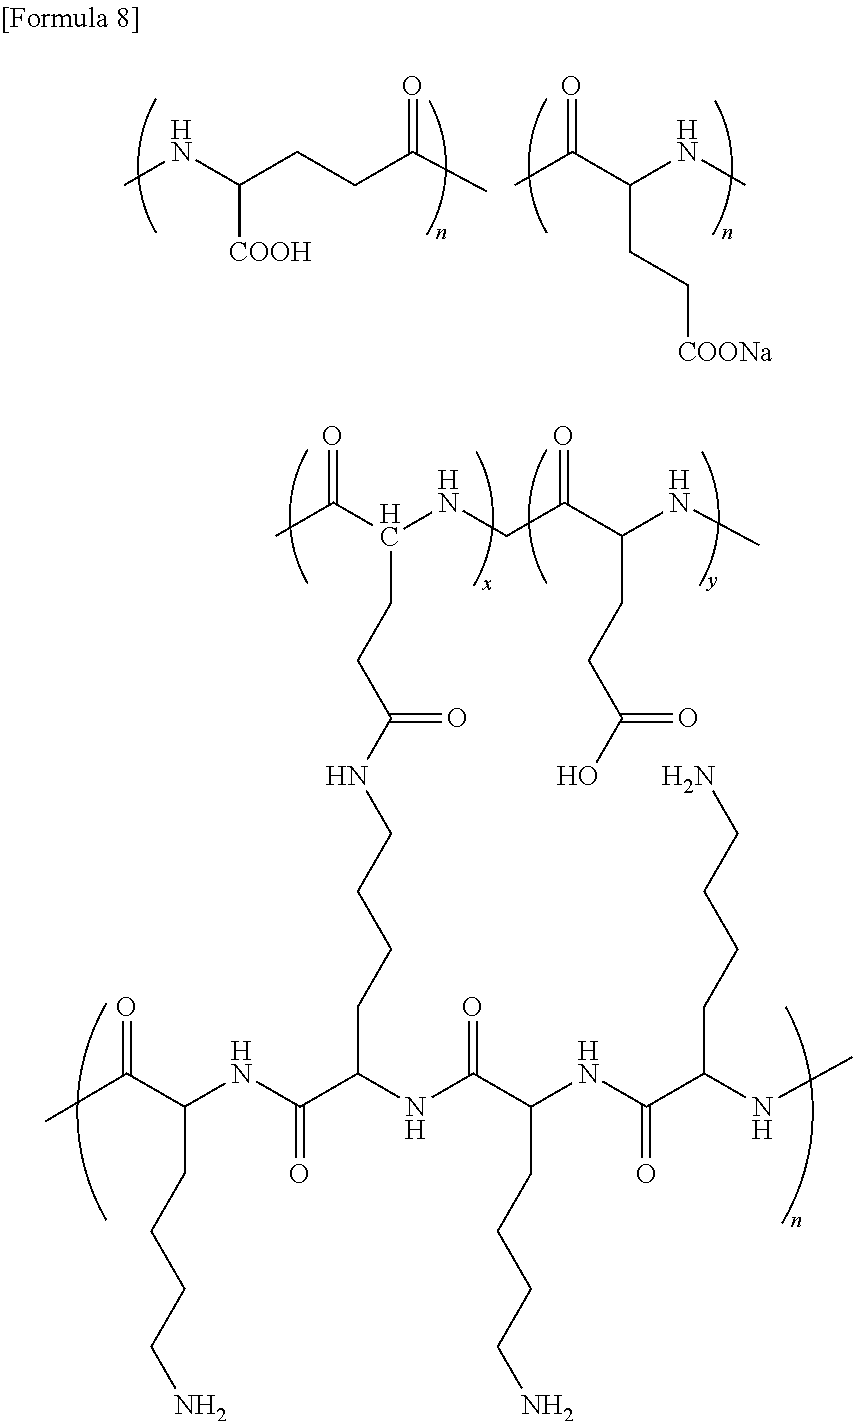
CC(C(NCC(C(NC)CCC(O)=O)=O)CCC(NCCCCC(C(NC(C(C)=O)CCCCN)=O)NC(C(NC(C(NC)CCCCN)=O)CCCCN)=O)=O)=O.CNC(CCC(C)=O)[COOH].CC(C(NC)CC[COONa])=O
